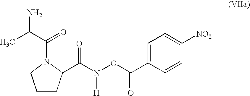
C1CC(C(N(OC(C2=CC=C([NO2])C=C2)=O)[H])=O)N(C(C(C)N)=O)C1
